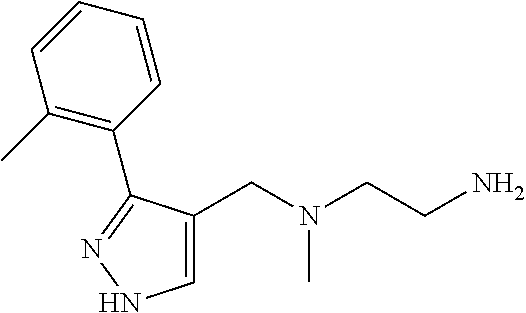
C1=C(CN(CCN)C)C(C2=C(C)C=CC=C2)=NN1
